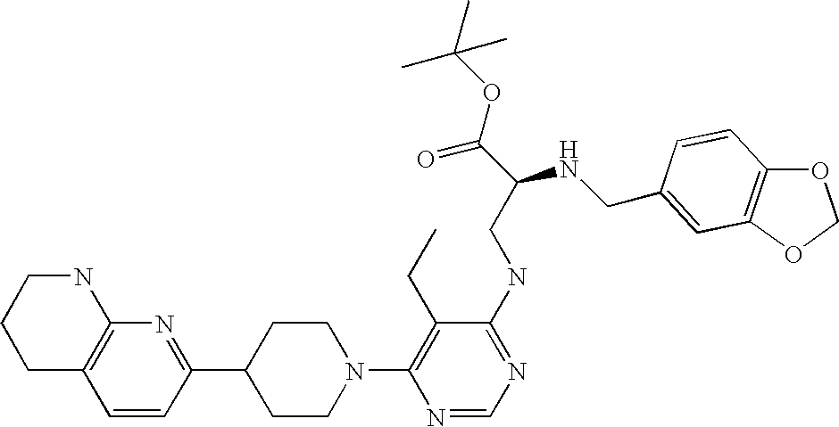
C1=CC(C2CCN(C3=C(CC)C(NCC(C(OC(C)(C)C)=O)NCC4=CC5=C(OCO5)C=C4)=NC=N3)CC2)=NC2=C1CCCN2
